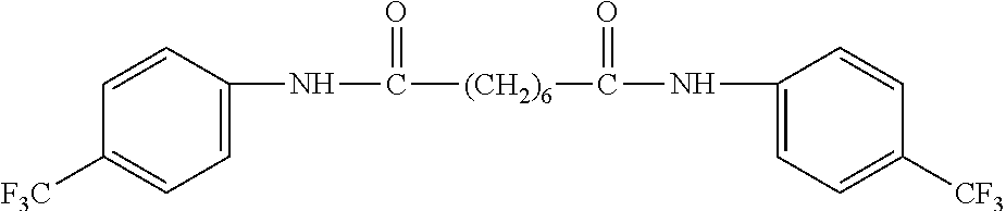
N(C([(CH2)6]C(NC1=CC=C([CF3])C=C1)=O)=O)C1=CC=C([F3C])C=C1
